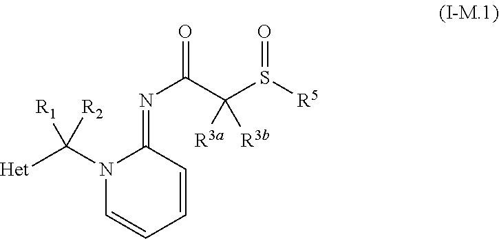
N1(C([Het])([R2])[R1])C=CC=CC1=NC(=O)C(S([R5])=O)([R3a])[R3b]
